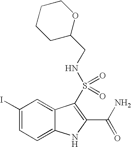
C1(I)=CC=C2C(=C1)C(S(=O)(=O)NCC1OCCCC1)=C(C(N)=O)N2
